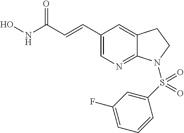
ONC(C=CC1=CN=C2C(=C1)CCN2S(C1=CC(F)=CC=C1)(=O)=O)=O
